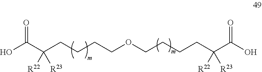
OC(C(CCCCOCCCCC(C(O)=O)([R23])[R22])([R23])[R22])=O
